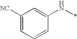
C1([NC])=CC=CC(N*)=C1
